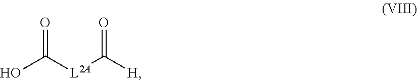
OC([L2A]C([H])=O)=O
